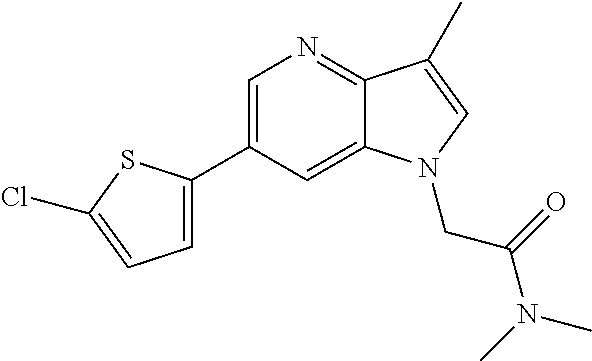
C1(C2=CC=C(Cl)S2)=CN=C2C(=C1)N(CC(=O)N(C)C)C=C2C
